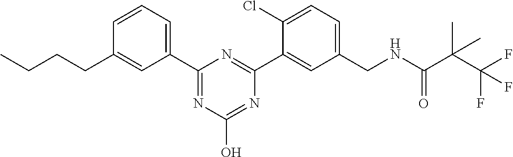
C1=CC=C(C2=NC(O)=NC(C3=CC(CNC(C(C(F)(F)F)(C)C)=O)=CC=C3Cl)=N2)C=C1CCCC
